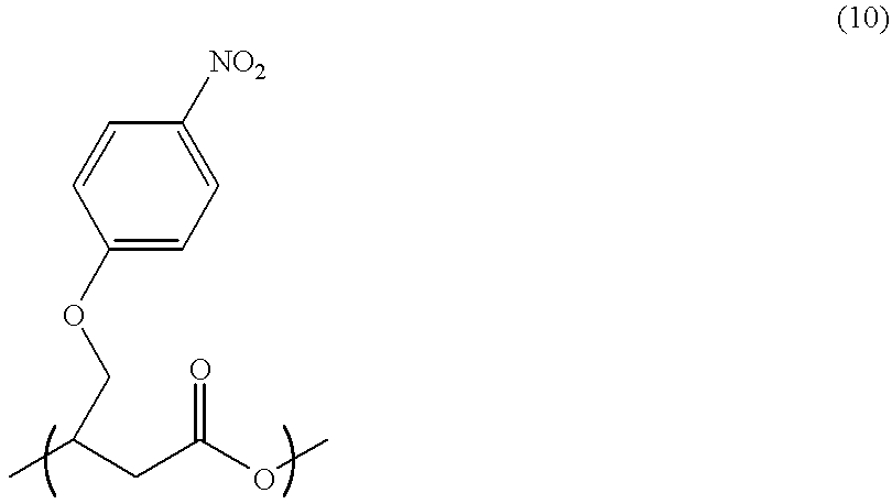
C1=CC(OCC(CC(OC)=O)C)=CC=C1[NO2]
